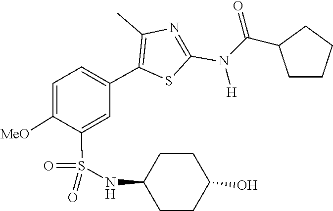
C(C1CCCC1)(N(C1=NC(C)=C(C2=CC=C([MeO])C(S(=O)(=O)NC3CCC(O)CC3)=C2)S1)[H])=O
